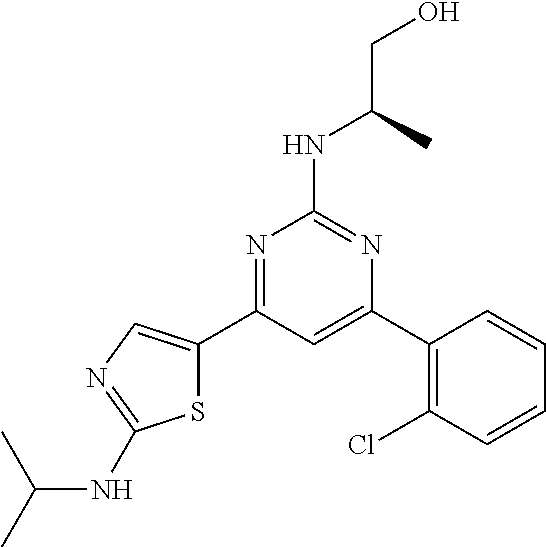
N1=C(C2=CN=C(NC(C)C)S2)C=C(C2=C(Cl)C=CC=C2)N=C1NC(C)CO
